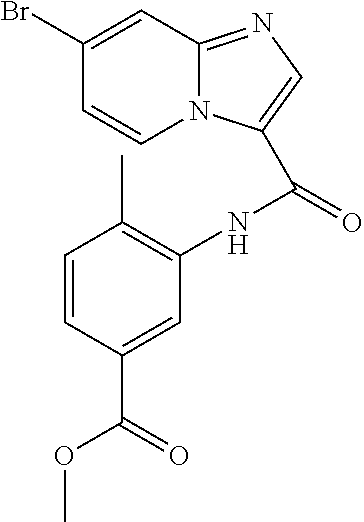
C1=CC(C(=O)OC)=CC(NC(=O)C2=CN=C3N2C=CC(Br)=C3)=C1C
